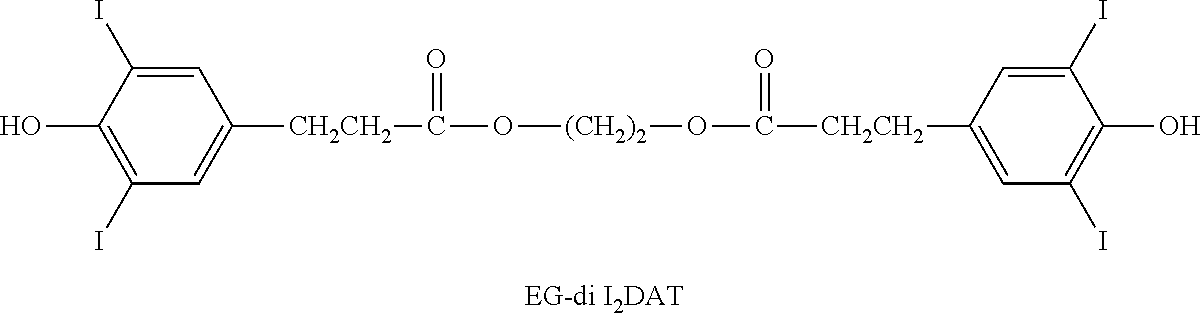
C1=C(I)C(O)=C(I)C=C1[CH2CH2]C(=O)O[(CH2)2]OC([CH2CH2]C1=CC(I)=C(O)C(I)=C1)=O
